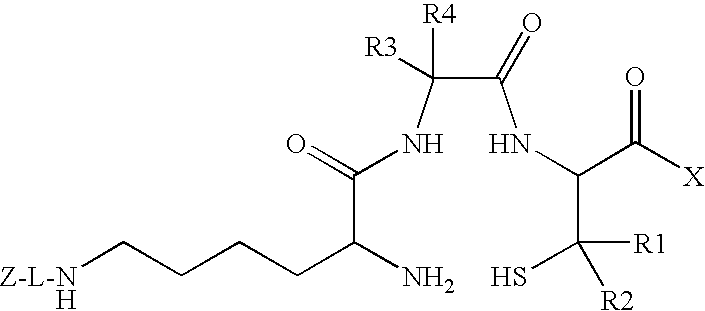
C(C(NC(=O)C(N)CCCC[Z-L-NH])([R4])[R3])(NC(C(S)([R1])[R2])C([X])=O)=O
